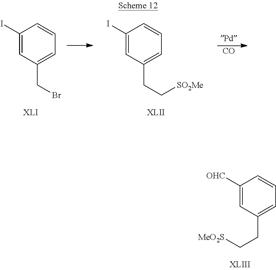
C1([OHC])=CC(CC[MeO2S])=CC=C1.C1(I)=CC(CBr)=CC=C1.C1(I)=CC(CC[SO2Me])=CC=C1.[CO]
